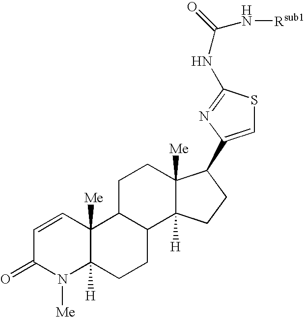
C1=CC2([Me])C([H])(N([Me])C1=O)CCC1C2CCC2([Me])C1([H])CCC2C1=CSC(NC(=O)N[Rsub1])=N1
